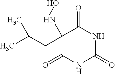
C1(=O)NC(=O)NC(=O)C1(NO)CC(C)C
